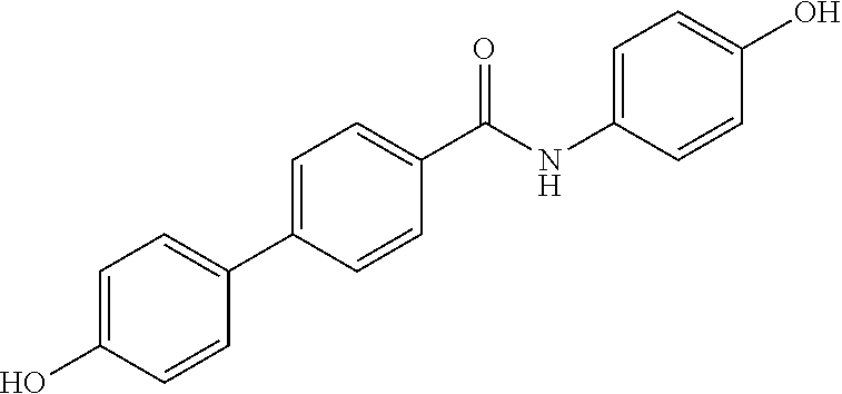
C1(C(NC2=CC=C(O)C=C2)=O)=CC=C(C2=CC=C(O)C=C2)C=C1
